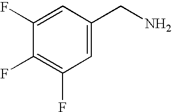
C1(F)=C(F)C=C(CN)C=C1F
